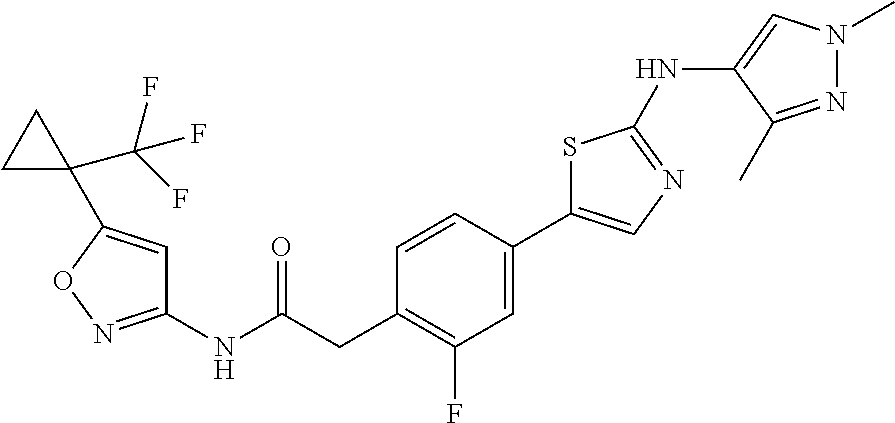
C1(NC(=O)CC2=C(F)C=C(C3=CN=C(NC4=CN(C)N=C4C)S3)C=C2)=NOC(C2(C(F)(F)F)CC2)=C1
